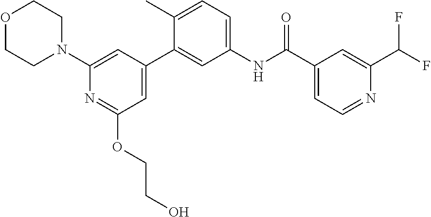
O1CCN(C2=CC(C3=CC(NC(C4=CC=NC(C(F)F)=C4)=O)=CC=C3C)=CC(OCCO)=N2)CC1
